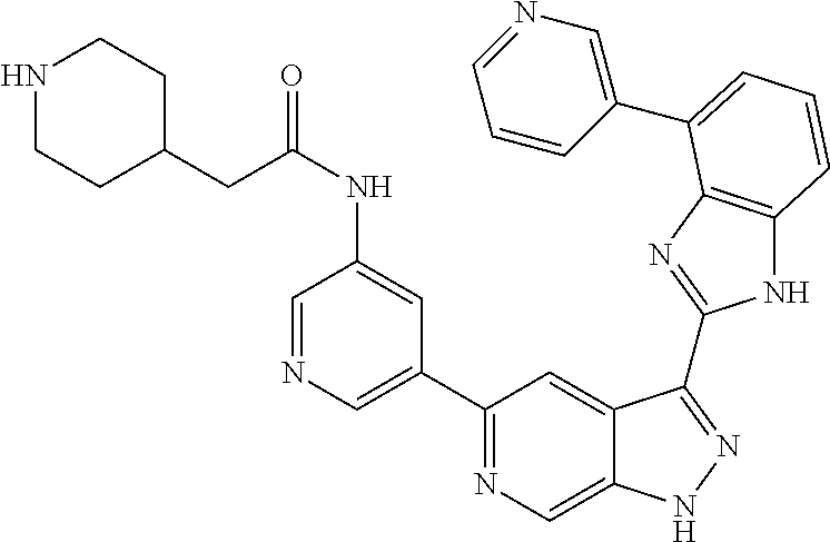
C1(C2=NC=C3C(=C2)C(C2=NC4=C(N2)C=CC=C4C2=CN=CC=C2)=NN3)=CN=CC(NC(=O)CC2CCNCC2)=C1
